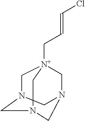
C1N2CN(C[N+]1(C)CC=CCl)CNC2
